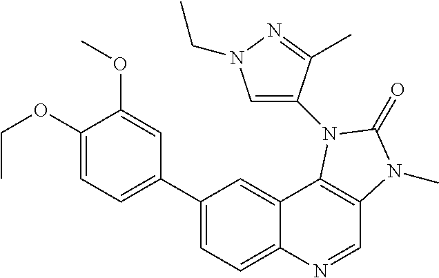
C1(OCC)=CC=C(C2=CC=C3C(=C2)C2=C(C=N3)N(C)C(=O)N2C2=CN(CC)N=C2C)C=C1OC
